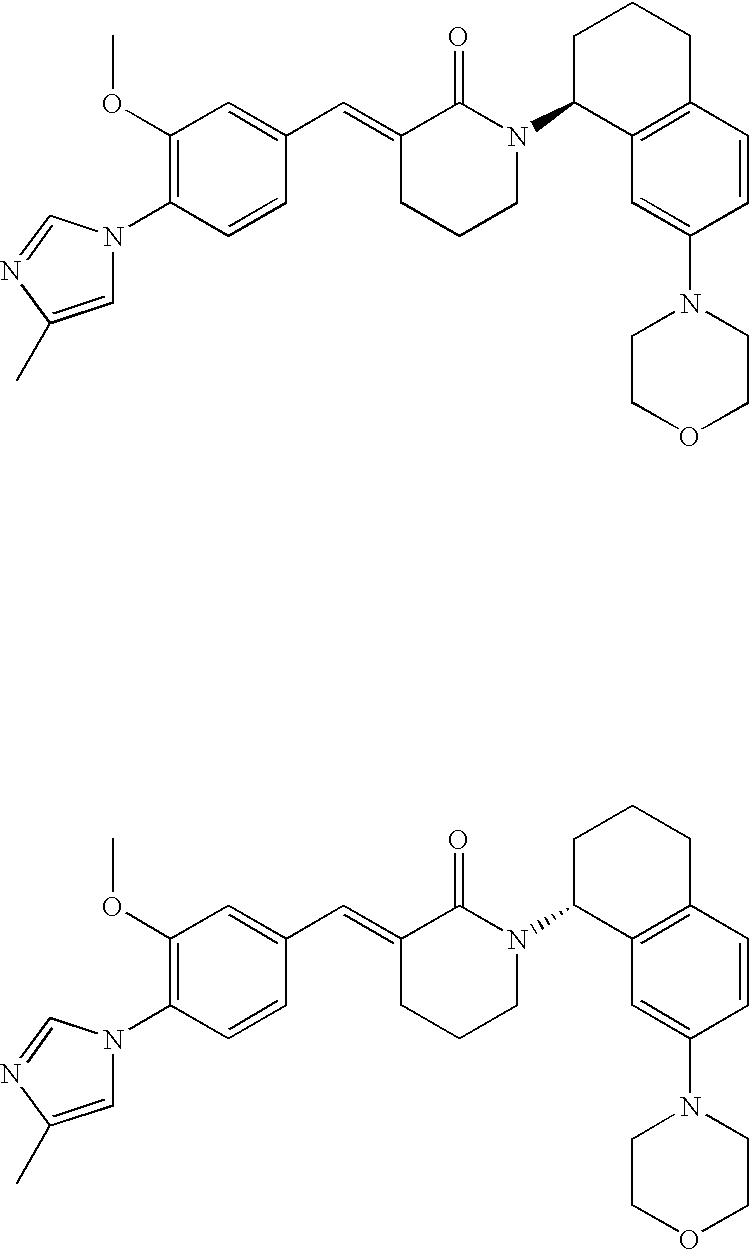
C1=CC(N2C=C(C)N=C2)=C(OC)C=C1C=C1CCCN(C2C3=C(CCC2)C=CC(N2CCOCC2)=C3)C1=O.C1=CC(N2C=C(C)N=C2)=C(OC)C=C1C=C1CCCN(C2C3=C(CCC2)C=CC(N2CCOCC2)=C3)C1=O
